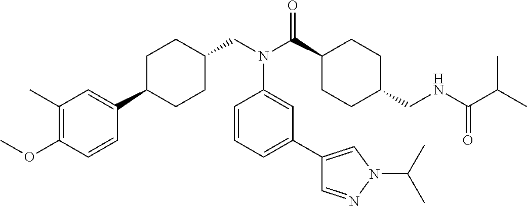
C1(C)=C(OC)C=CC(C2CCC(CN(C(C3CCC(CNC(C(C)C)=O)CC3)=O)C3=CC(C4=CN(C(C)C)N=C4)=CC=C3)CC2)=C1
